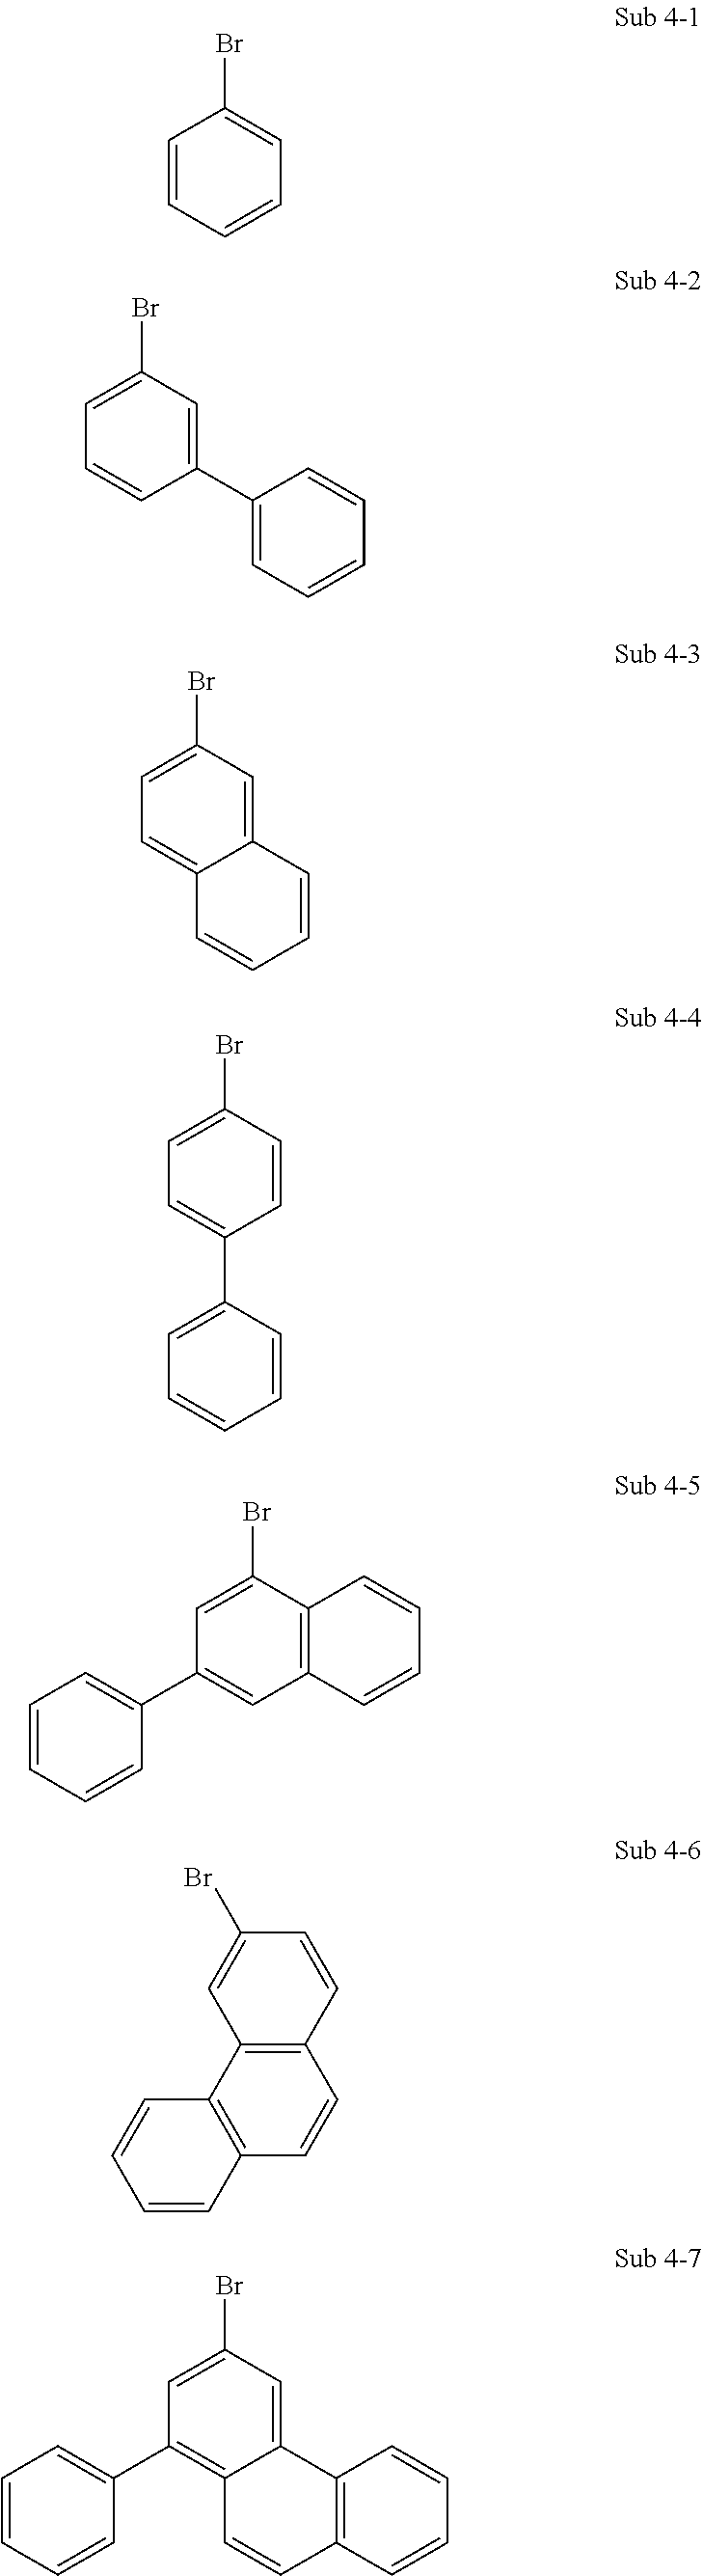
C1=CC=CC=C1Br.C1=C(Br)C=C(C2=CC=CC=C2)C=C1.C1=C(Br)C=C2C(=C1)C=CC=C2.C1=C(Br)C=CC(C2=CC=CC=C2)=C1.C1=C(Br)C2=C(C=C1C1=CC=CC=C1)C=CC=C2.C12=C(C3=C(C=C1)C=CC=C3)C=C(Br)C=C2.C1=C(Br)C=C2C(=C1C1=CC=CC=C1)C=CC1=C2C=CC=C1
